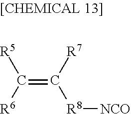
C(=C([R7])[R8][NCO])([R6])[R5]
